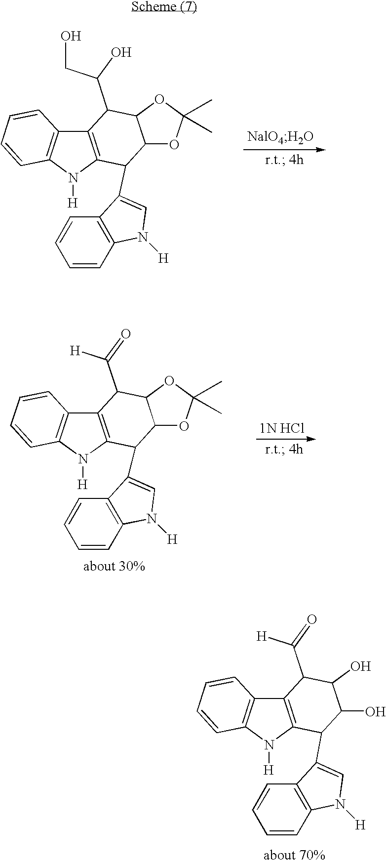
C12=C(N([H])C3=C1C=CC=C3)C(C1=CN([H])C3=C1C=CC=C3)C1C(C2C(CO)O)OC(C)(C)O1.C12=C(N([H])C3=C1C=CC=C3)C(C1=CN([H])C3=C1C=CC=C3)C1C(C2C([H])=O)OC(C)(C)O1.C12=C(N([H])C3=C1C=CC=C3)C(C1=CN([H])C3=C1C=CC=C3)C(O)C(O)C2C([H])=O
